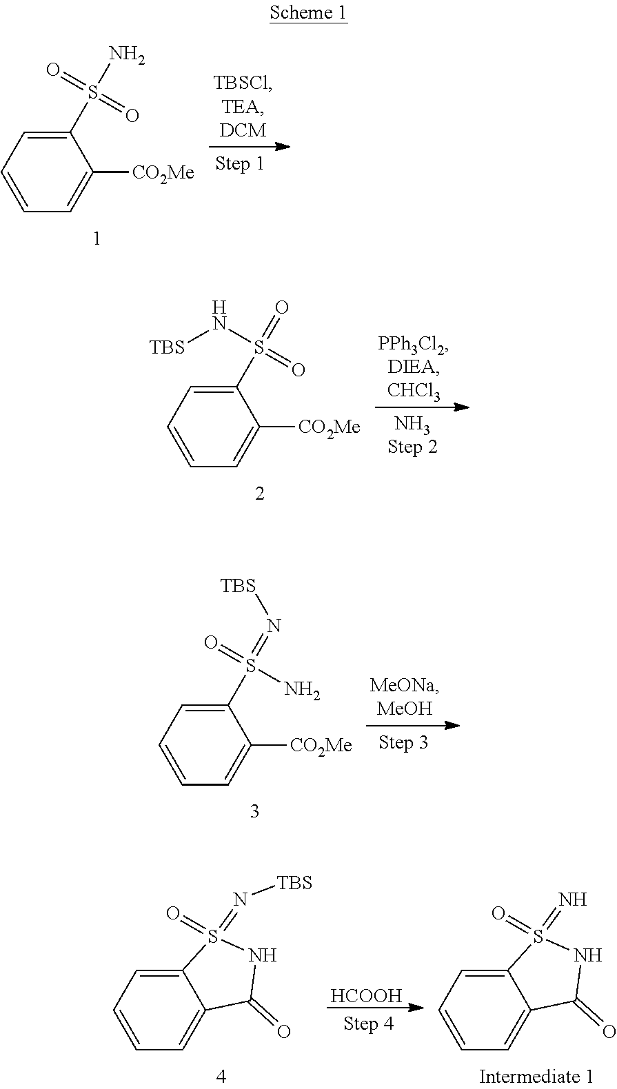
C1(S(N)(=O)=O)=CC=CC=C1[CO2Me].C1(S(N[TBS])(=O)=O)=CC=CC=C1[CO2Me].C1(S(N)(=O)=N[TBS])=CC=CC=C1[CO2Me].C12=CC=CC=C1C(=O)NS2(=N[TBS])=O.[HCOOH].C12=CC=CC=C1C(=O)NS2(=N)=O
